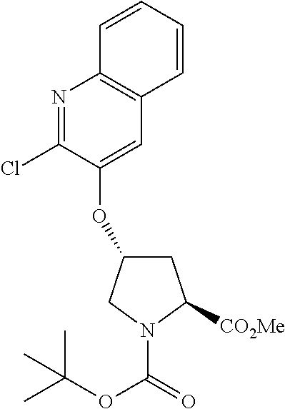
C1=CC2=C(C=C1)C=C(OC1CC([CO2Me])N(C(=O)OC(C)(C)C)C1)C(Cl)=N2
